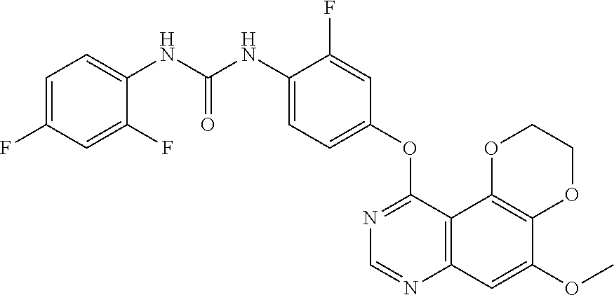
C12=C(C3=C(C=C1OC)N=CN=C3OC1=CC=C(NC(NC3=CC=C(F)C=C3F)=O)C(F)=C1)OCCO2
